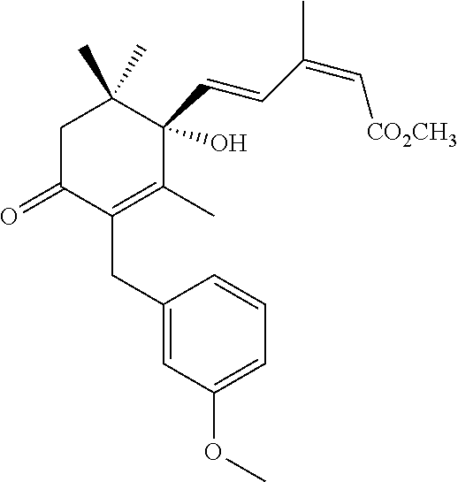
C1C(=O)C(CC2=CC(OC)=CC=C2)=C(C)C(O)(C=CC(C)=C[CO2CH3])C1(C)C
